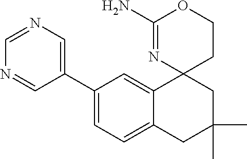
N1=CC(C2=CC=C3C(=C2)C2(CC(C)(C)C3)CCOC(N)=N2)=CN=C1
